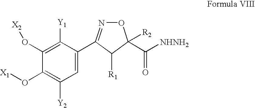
C1=C(C2=NOC([R2])(C([NHNH2])=O)C2[R1])C([Y1])=C(O[X2])C(O[X1])=C1[Y2]
